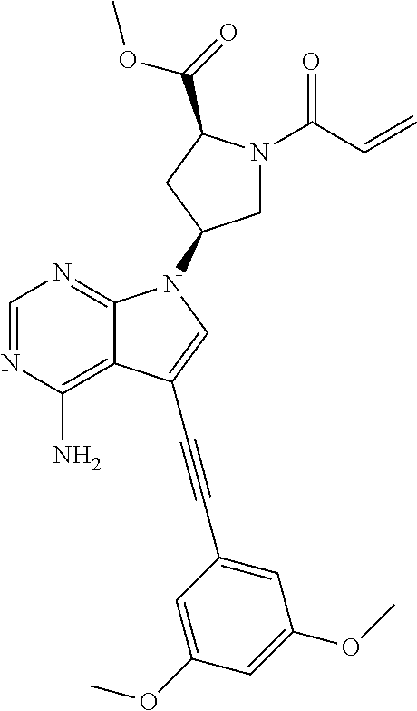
C1=NC(N)=C2C(=N1)N(C1CN(C(C=C)=O)C(C(=O)OC)C1)C=C2C#CC1=CC(OC)=CC(OC)=C1
